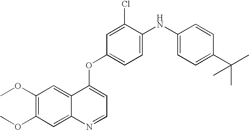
C1(Cl)=CC(OC2=CC=NC3=CC(OC)=C(OC)C=C23)=CC=C1NC1=CC=C(C(C)(C)C)C=C1
